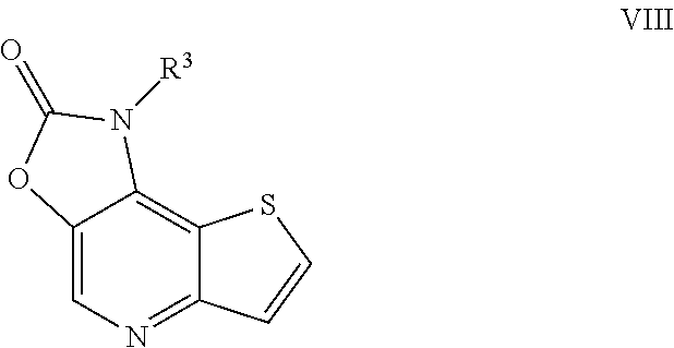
C12=C3C(=NC=C1OC(=O)N2[R3])C=CS3
